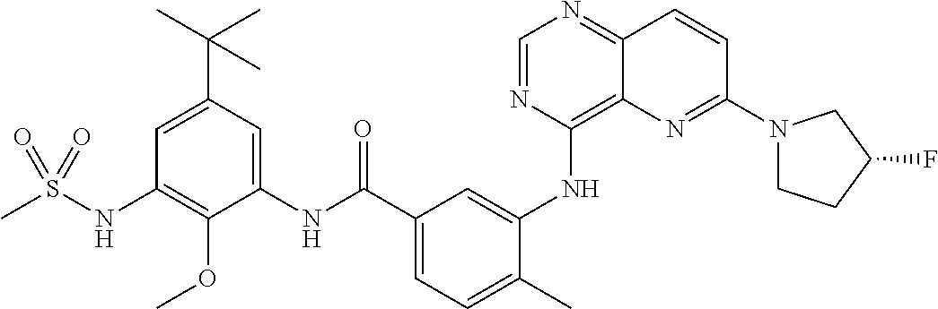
C1=NC(NC2=CC(C(NC3=CC(C(C)(C)C)=CC(NS(C)(=O)=O)=C3OC)=O)=CC=C2C)=C2C(=N1)C=CC(N1CCC(F)C1)=N2
